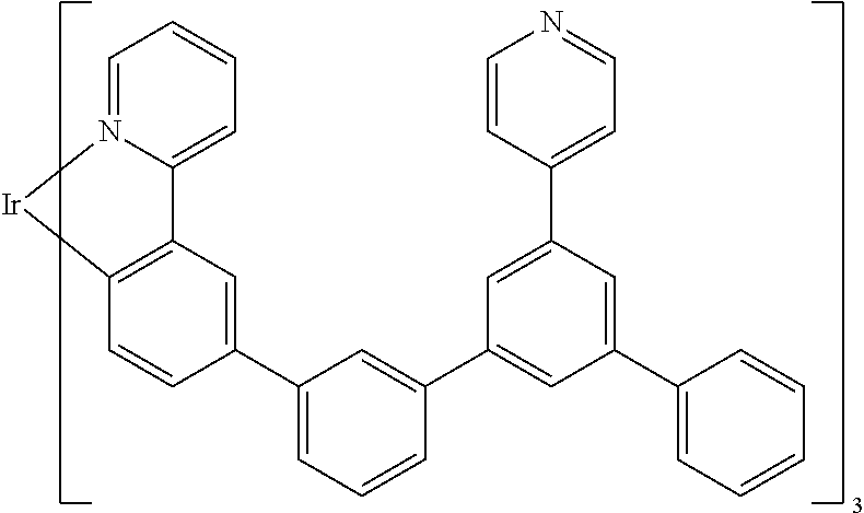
C12=C(C=CC(C3=CC=CC(C4=CC(C5=CC=CC=C5)=CC(C5=CC=NC=C5)=C4)=C3)=C1)[Ir]N1=CC=CC=C21
